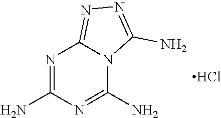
N1=C(N)N=C(N)N2C1=NN=C2N.Cl
